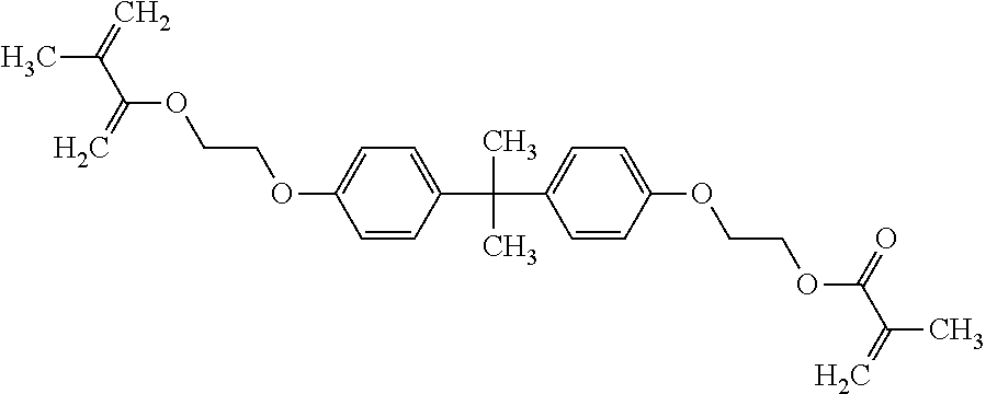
C1=CC(OCCOC(C(C)=C)=O)=CC=C1C(C)(C)C1=CC=C(OCCOC(C(C)=C)=C)C=C1
